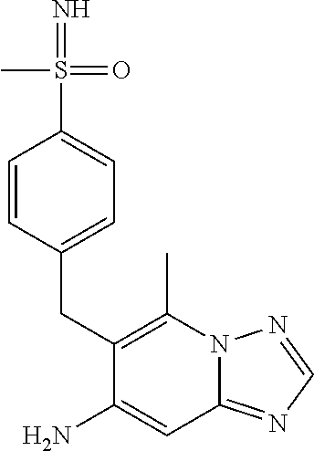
CC1=C(CC2=CC=C(S(=N)(C)=O)C=C2)C(N)=CC2=NC=NN12
